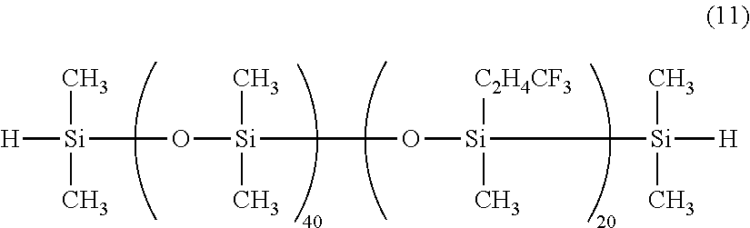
[H][Si](O[Si](O[Si]([Si]([H])(C)C)(C)[C2H4CF3])(C)C)(C)C
